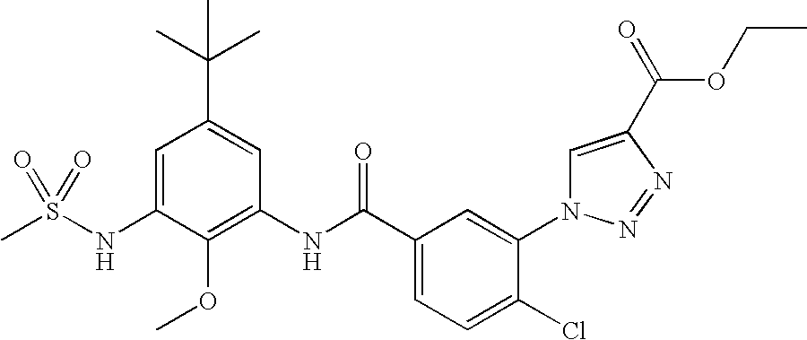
CS(NC1=CC(C(C)(C)C)=CC(NC(C2=CC=C(Cl)C(N3C=C(C(=O)OCC)N=N3)=C2)=O)=C1OC)(=O)=O
